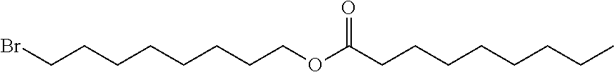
C(CCCOC(CCCCCCCC)=O)CCCCBr
